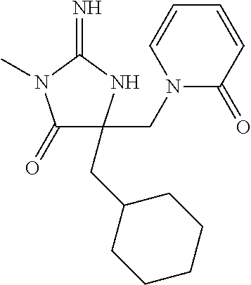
C1(=O)C(CN2C(=O)C=CC=C2)(CC2CCCCC2)NC(=N)N1C
